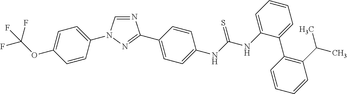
C1=CC(N2C=NC(C3=CC=C(NC(NC4=CC=CC=C4C4=C(C(C)C)C=CC=C4)=S)C=C3)=N2)=CC=C1OC(F)(F)F
